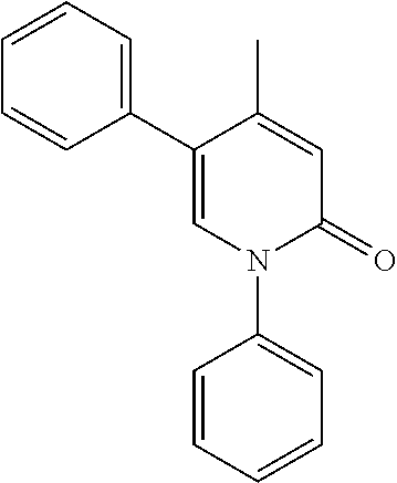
C1=C(C)C(C2=CC=CC=C2)=CN(C2=CC=CC=C2)C1=O
